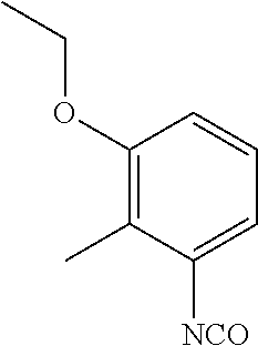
C1(OCC)=C(C)C([NCO])=CC=C1
